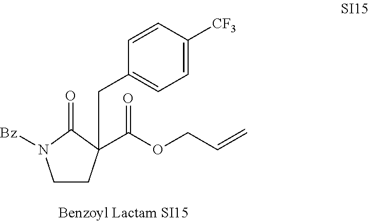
C1CC(C(OCC=C)=O)(CC2=CC=C([CF3])C=C2)C(=O)N1[Bz]
